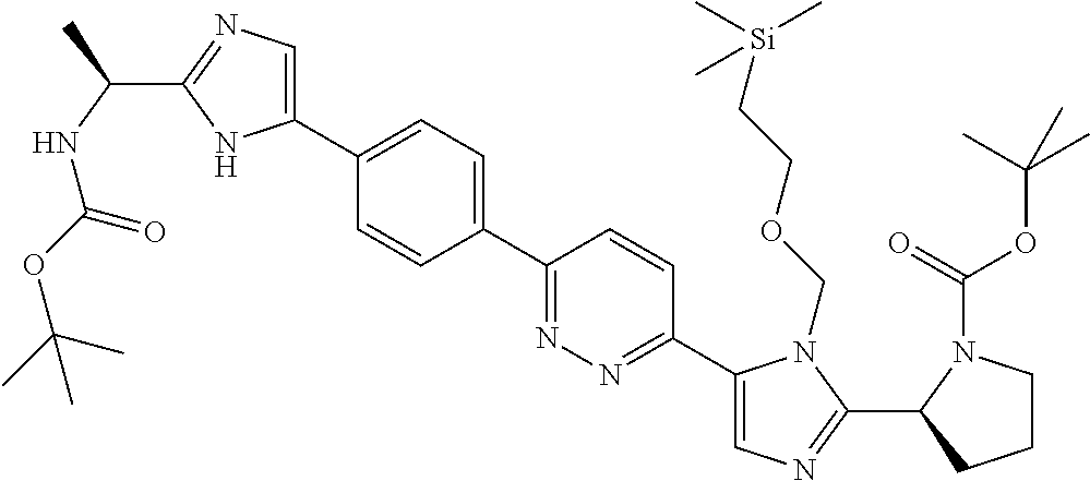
C1(C2=CC=C(C3=CN=C(C(C)NC(OC(C)(C)C)=O)N3)C=C2)=NN=C(C2=CN=C(C3CCCN3C(=O)OC(C)(C)C)N2COCC[Si](C)(C)C)C=C1
